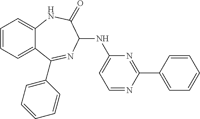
C1=CC=C2C(=C1)NC(=O)C(NC1=CC=NC(C3=CC=CC=C3)=N1)N=C2C1=CC=CC=C1
